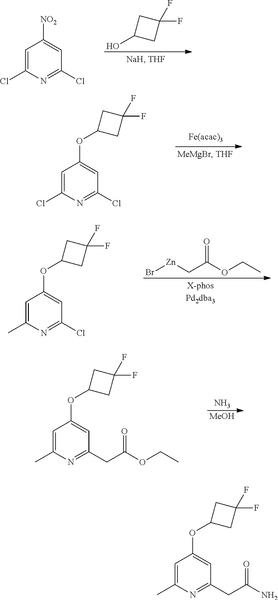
FC1(F)CC(O)C1.C1=C(Cl)N=C(Cl)C=C1[NO2].C1=C(Cl)N=C(Cl)C=C1OC1CC(F)(F)C1.Br[Zn]CC(OCC)=O.C1=C(C)N=C(Cl)C=C1OC1CC(F)(F)C1.N.[MeOH].C1=C(C)N=C(CC(OCC)=O)C=C1OC1CC(F)(F)C1.C1=C(C)N=C(CC(N)=O)C=C1OC1CC(F)(F)C1
